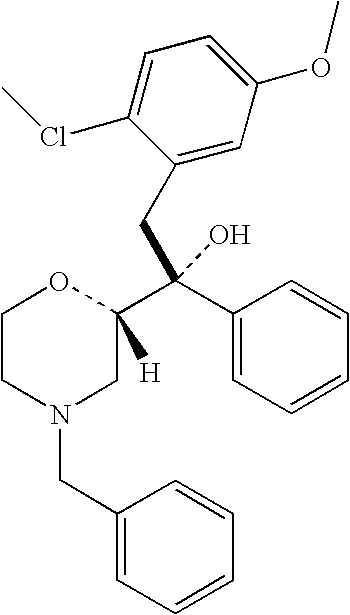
C1CN(CC2=CC=CC=C2)CC(C(C2=CC=CC=C2)(CC2=CC(OC)=CC=C2ClC)O)([H])O1
